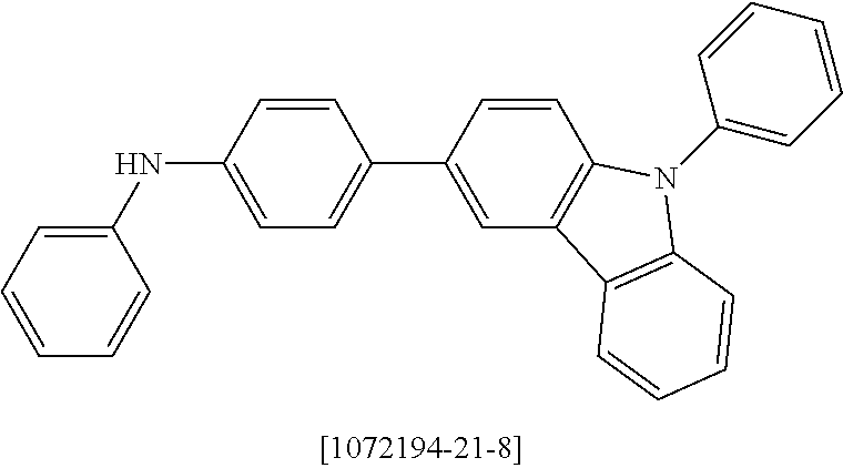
C1=CC(C2=CC=C(NC3=CC=CC=C3)C=C2)=CC2=C1N(C1=CC=CC=C1)C1=C2C=CC=C1
